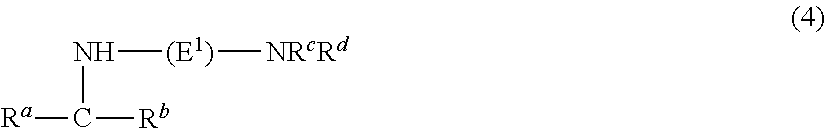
N(C([Rb])[Ra])[(E1)][NRcRd]
